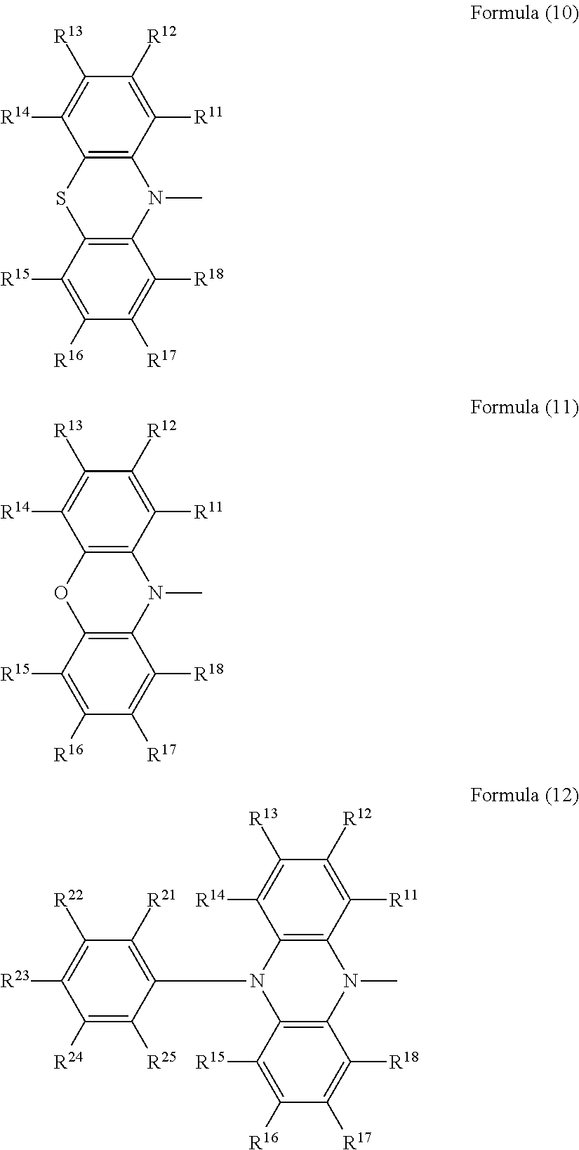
C12=C(C([R11])=C([R12])C([R13])=C1[R14])N(C)C1=C(S2)C([R15])=C([R16])C([R17])=C1[R18].C12=C(C([R11])=C([R12])C([R13])=C1[R14])N(C)C1=C(O2)C([R15])=C([R16])C([R17])=C1[R18].C12=C(C([R11])=C([R12])C([R13])=C1[R14])N(C)C1=C(N2C2=C([R21])C([R22])=C([R23])C([R24])=C2[R25])C([R15])=C([R16])C([R17])=C1[R18]
